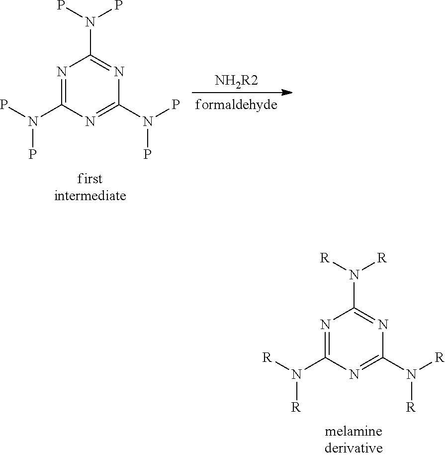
N1=C(N(P)P)N=C(N(P)P)N=C1N(P)P.N1=C(N([R])[R])N=C(N([R])[R])N=C1N([R])[R]
